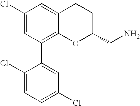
C1(Cl)=CC(C2=CC(Cl)=CC=C2Cl)=C2C(=C1)CCC(CN)O2
